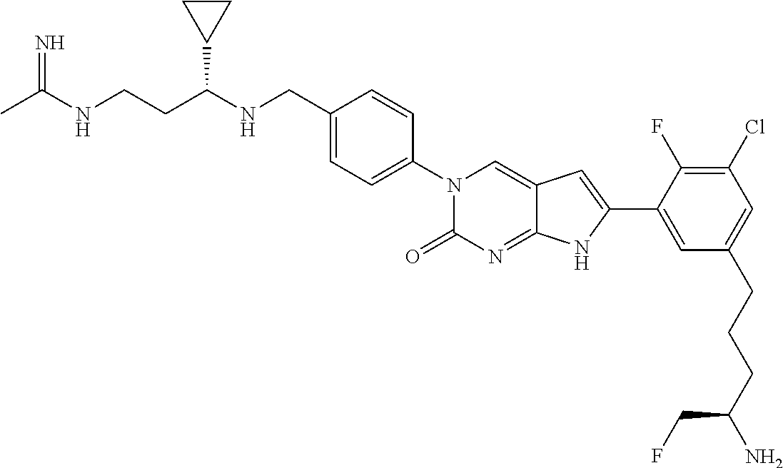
CC(NCCC(NCC1=CC=C(N2C(=O)N=C3C(=C2)C=C(C2=CC(CCCC(N)CF)=CC(Cl)=C2F)N3)C=C1)C1CC1)=N
